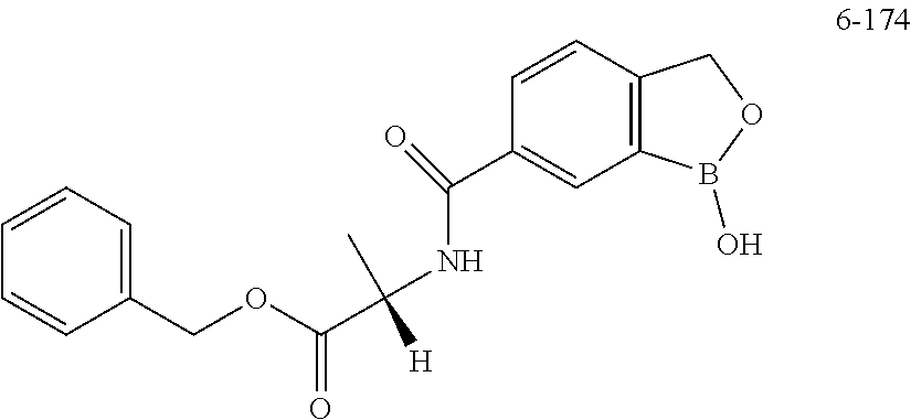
C1=CC=C(COC(=O)C(C)([H])NC(C2=CC3=C(C=C2)COB3O)=O)C=C1
